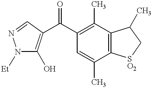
N1([Et])C(O)=C(C(C2=C(C)C3=C(C(C)=C2)[SO2]CC3C)=O)C=N1
